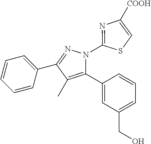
C1=CC=C(C2=NN(C3=NC([COOH])=CS3)C(C3=CC(CO)=CC=C3)=C2C)C=C1
